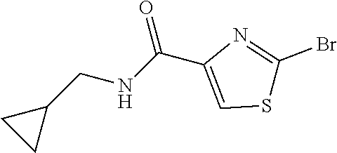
C1(CNC(C2=CSC(Br)=N2)=O)CC1
